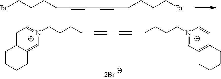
BrCCCCC#CC#CCCCCBr.[N+]1(CCCCC#CC#CCCCC[N+]2=CC3=C(C=C2)CCCC3)=CC=C2C(=C1)CCCC2
